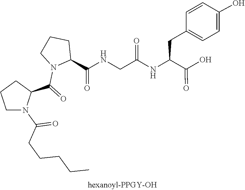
C1(C(=O)NCC(=O)NC(CC2=CC=C(O)C=C2)C(=O)O)CCCN1C(=O)C1CCCN1C(CCCCC)=O
